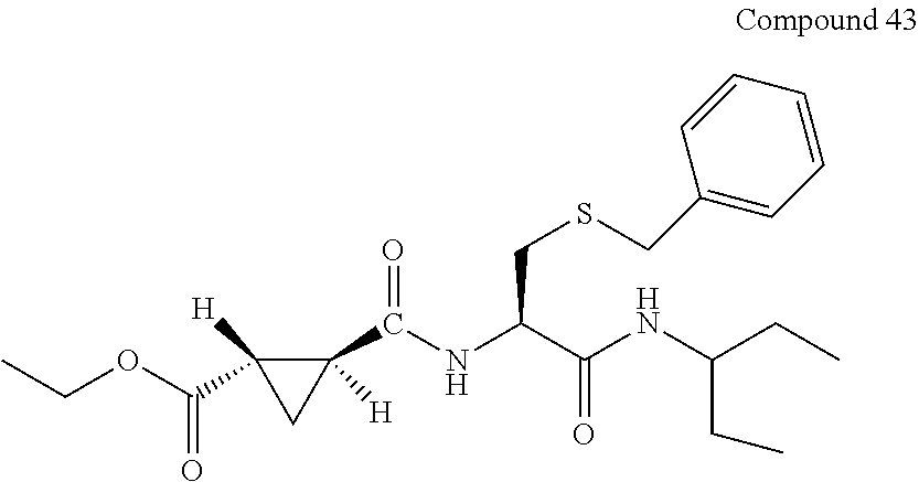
CCOC(C1([H])C(C(=O)NC(C(NC(CC)CC)=O)CSCC2=CC=CC=C2)([H])C1)=O
